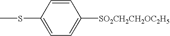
C1=CC(SC)=CC=C1[SO2CH2CH2OC2H5]
